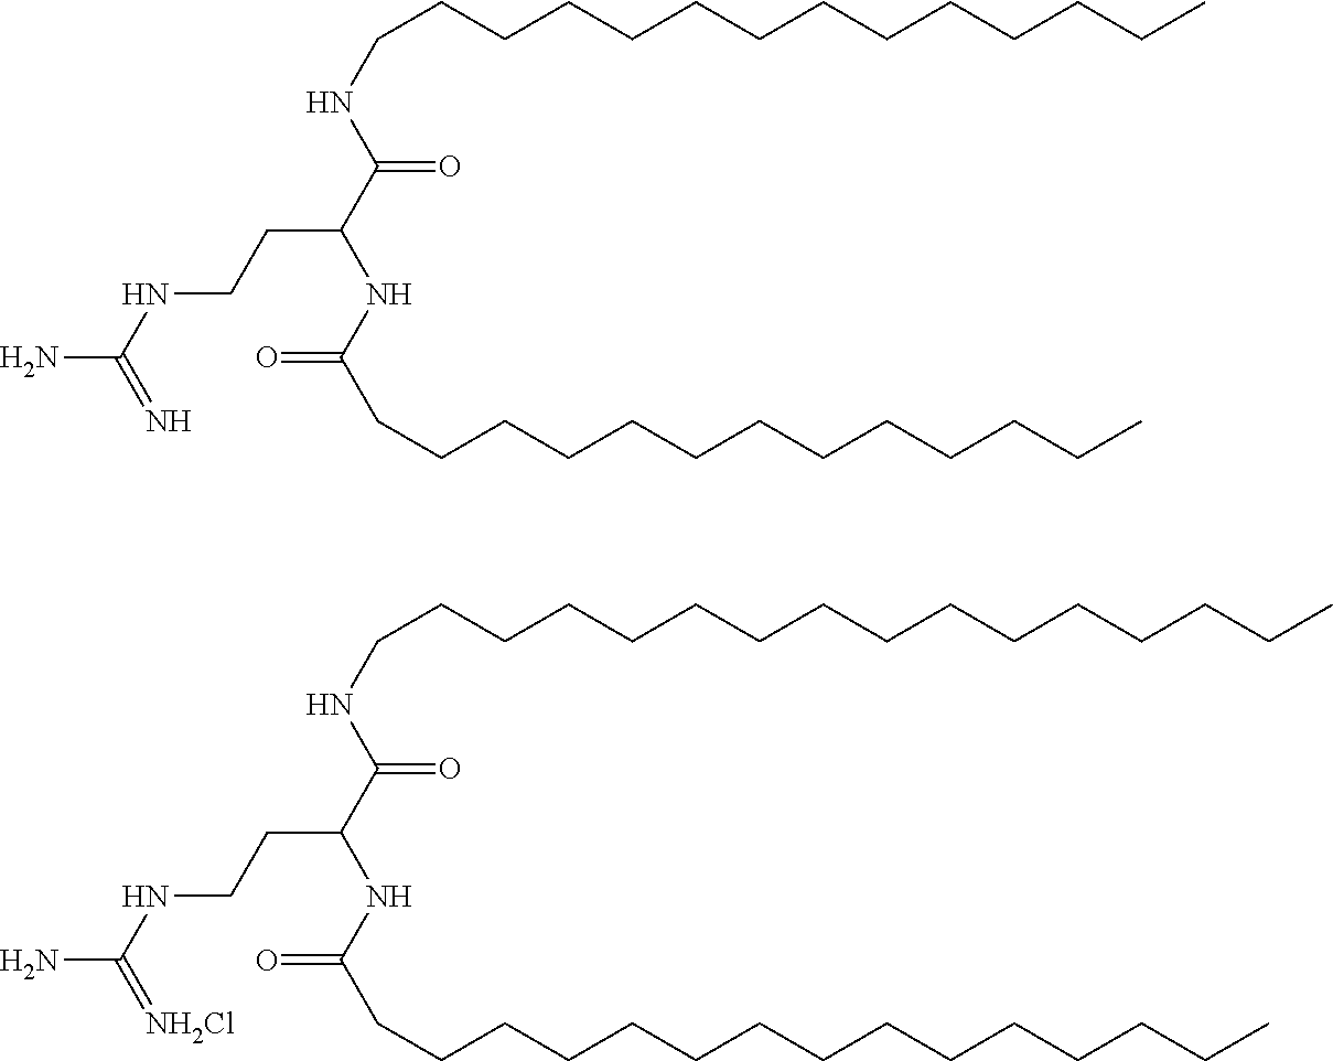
C(N)(NCCC(C(=O)NCCCCCCCCCCCCCC)NC(CCCCCCCCCCCCC)=O)=N.C(N)(NCCC(C(=O)NCCCCCCCCCCCCCCCC)NC(CCCCCCCCCCCCCCC)=O)=[NH2Cl]
